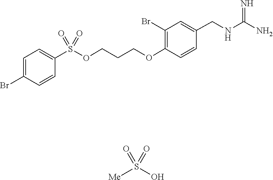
O=S(=O)(C1=CC=C(Br)C=C1)OCCCOC1=C(Br)C=C(CNC(=N)N)C=C1.[Me]S(O)(=O)=O
